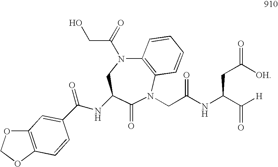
O=C(NC(C([H])=O)CC([OH])=O)CN1C(=O)C(NC(=O)C2=CC3=C(OCO3)C=C2)CN(C(CO)=O)C2=C1C=CC=C2
